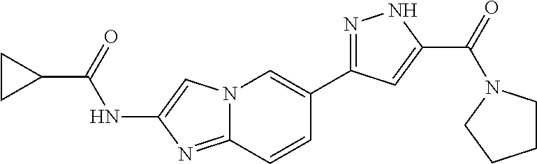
N12C(=NC(NC(C3CC3)=O)=C1)C=CC(C1=NNC(C(=O)N3CCCC3)=C1)=C2
